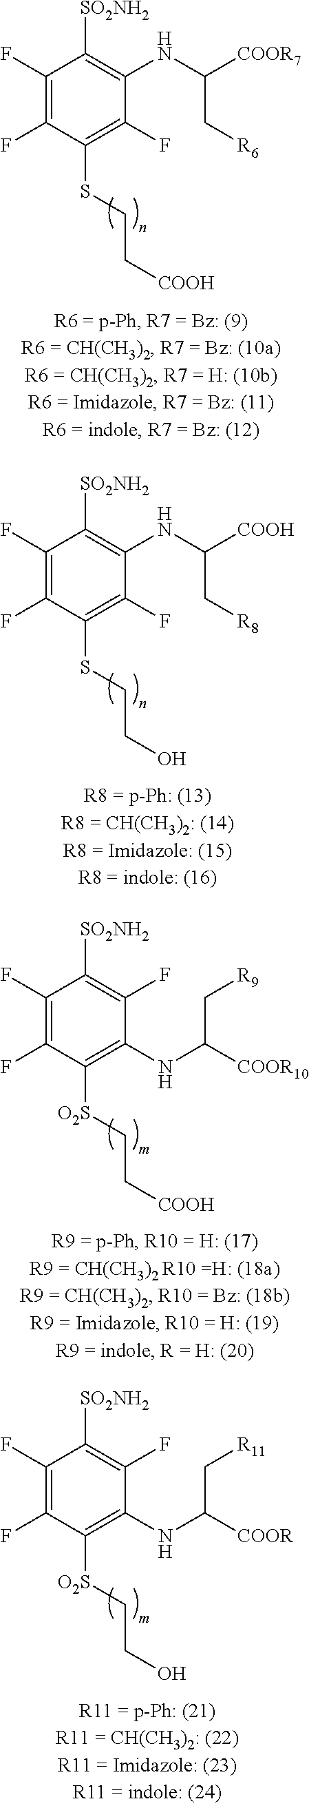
C1(F)=C(F)C(SCC[COOH])=C(F)C(NC([COOR7])C[R6])=C1[SO2NH2].C1(F)=C(F)C(SCCO)=C(F)C(NC([COOH])C[R8])=C1[SO2NH2].C1(F)=C(F)C([O2S]CC[COOH])=C(NC([COOR10])C[R9])C(F)=C1[SO2NH2].C1(F)=C(F)C([O2S]CCO)=C(NC([COOR])C[R11])C(F)=C1[SO2NH2]
